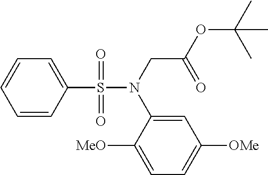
C1=C(S(=O)(=O)N(CC(OC(C)(C)C)=O)C2=CC([OMe])=CC=C2[MeO])C=CC=C1
